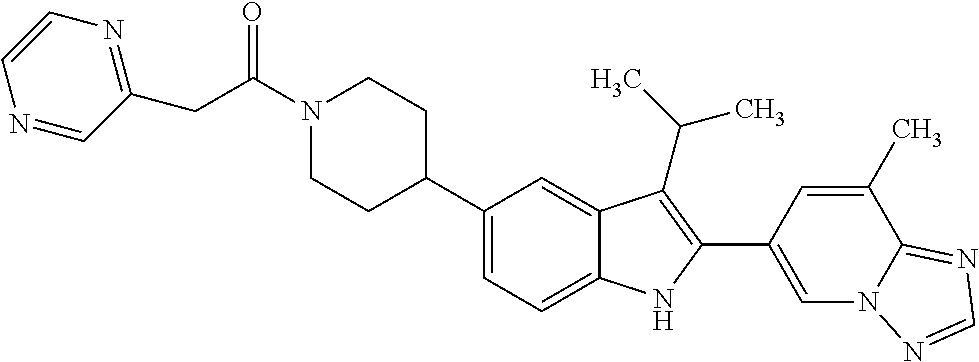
C(N1CCC(C2=CC=C3C(=C2)C(C(C)C)=C(C2=CN4C(=NC=N4)C(C)=C2)N3)CC1)(CC1=NC=CN=C1)=O
